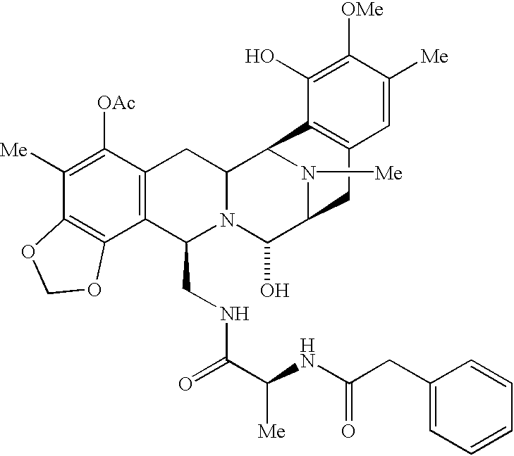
C1([Me])=C([OAc])C2=C(C3=C1OCO3)C(CNC(=O)C([Me])NC(CC1=CC=CC=C1)=O)N1C(C2)C2N([Me])C(C1O)CC1=C2C(O)=C([OMe])C([Me])=C1
